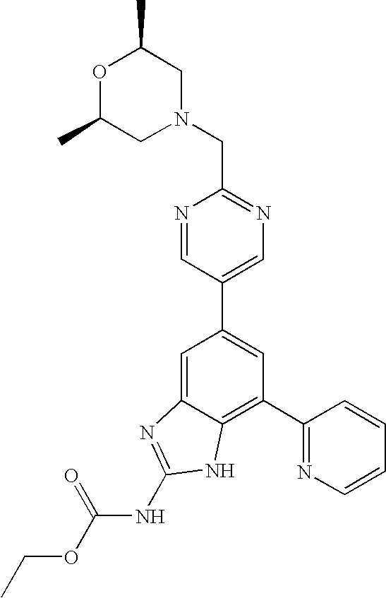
N1=CC(C2=CC(C3=NC=CC=C3)=C3C(=C2)N=C(NC(OCC)=O)N3)=CN=C1CN1CC(C)OC(C)C1
